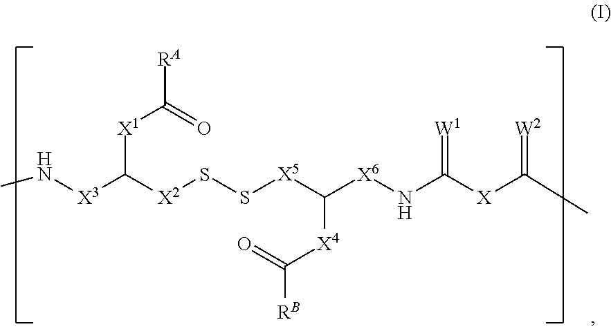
N([X3]C([X2]SS[X5]C([X6]NC([X]C(C)=[W2])=[W1])[X4]C([RB])=O)[X1]C([RA])=O)C
